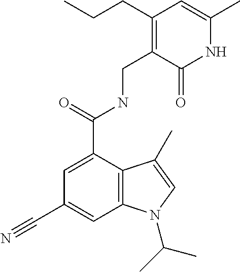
C1=C(C(NCC2=C(CCC)C=C(C)NC2=O)=O)C2=C(C=C1C#N)N(C(C)C)C=C2C
